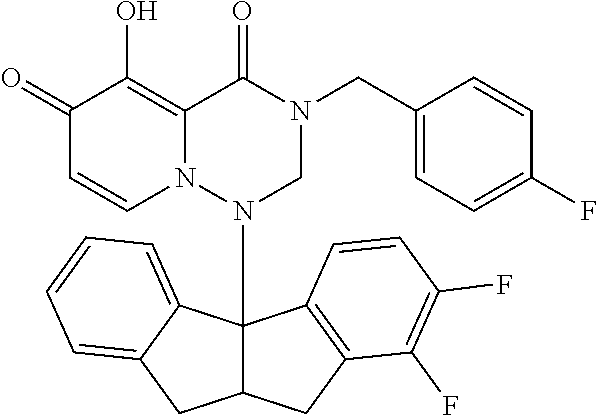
C1(=O)C=CN2C(=C1O)C(=O)N(CC1=CC=C(F)C=C1)CN2C12C(CC3=C1C=CC(F)=C3F)CC1=CC=CC=C21
